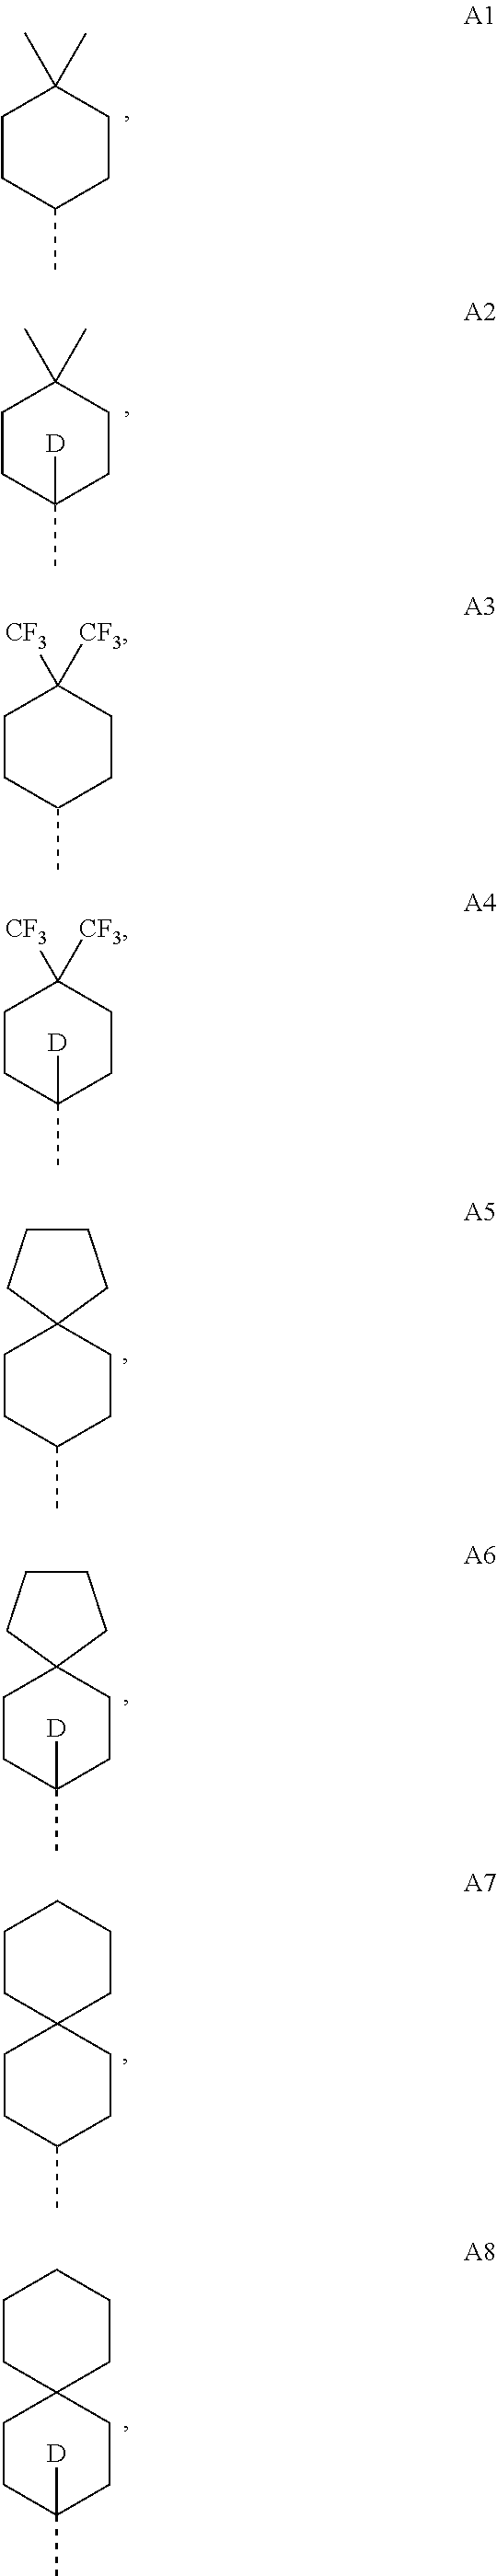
C1CC(C)CCC1(C)C.C1CC(C)([D])CCC1(C)C.C1CC(C)CCC1([CF3])[CF3].C1CC(C)([D])CCC1([CF3])[CF3].C1CC(C)CCC12CCCC2.C1CC(C)([D])CCC12CCCC2.C1CC(C)CCC12CCCCC2.C1CC(C)([D])CCC12CCCCC2
